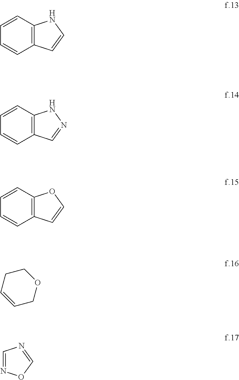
C1=CC2=C(C=C1)C=CN2.C1=CC2=C(C=C1)C=NN2.C1=CC2=C(C=C1)C=CO2.C1CC=CCO1.C1=NOC=N1
